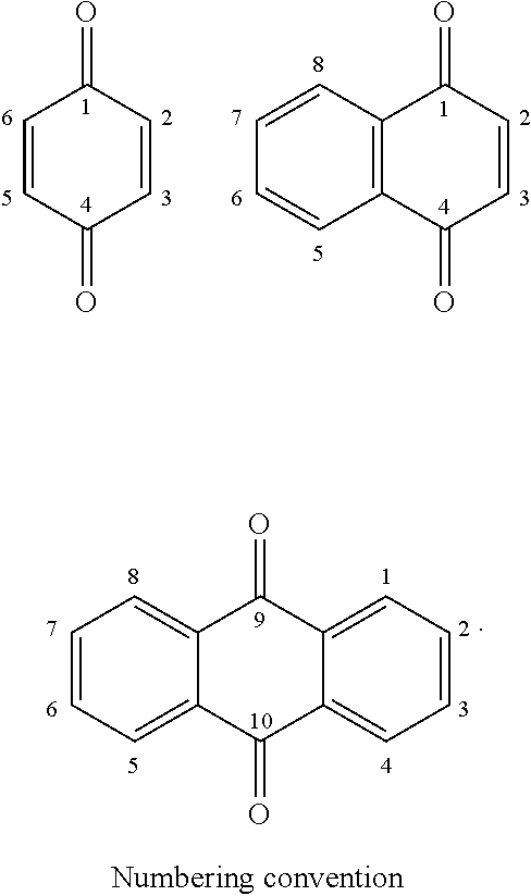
C1=CC(=O)C=CC1=O.C12=C(C(=O)C=CC1=O)C=CC=C2.C12=CC=CC=C1C(=O)C1=CC=CC=C1C2=O
